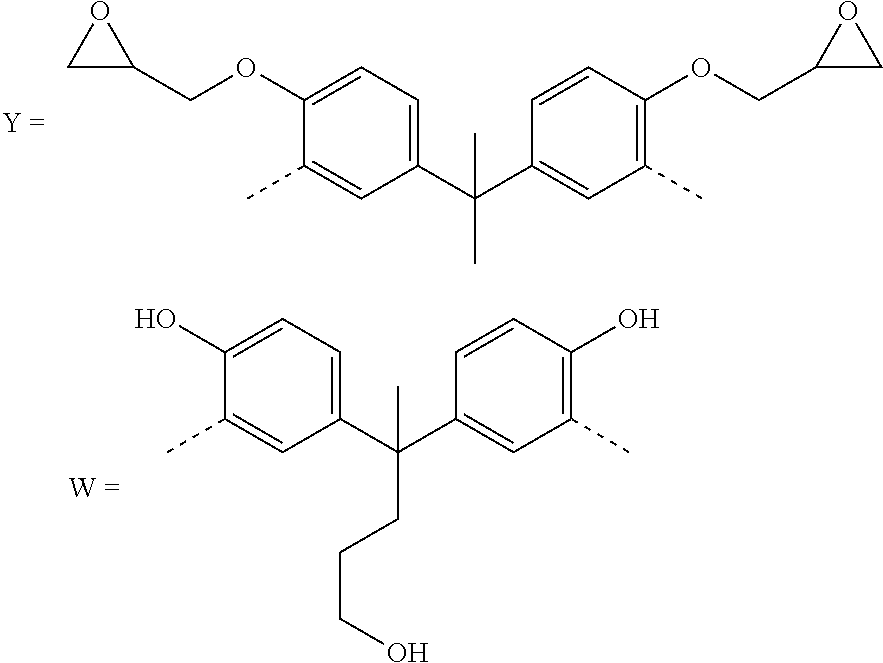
C1(C(C2=CC(C)=C(O)C=C2)(C)CCCO)=CC=C(O)C(C)=C1.C1(C(C2=CC(C)=C(OCC3CO3)C=C2)(C)C)=CC=C(OCC2CO2)C(C)=C1
